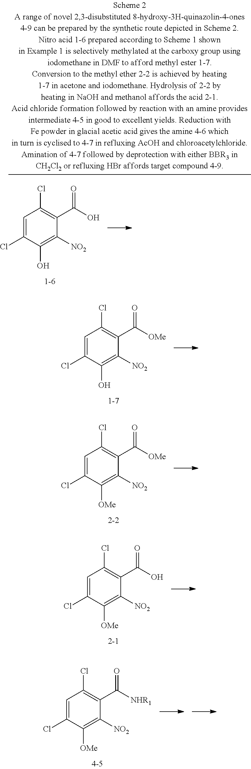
C1=C(Cl)C(O)=C([NO2])C(C(O)=O)=C1Cl.C1=C(Cl)C(O)=C([NO2])C(C([OMe])=O)=C1Cl.C1=C(Cl)C([OMe])=C([NO2])C(C([OMe])=O)=C1Cl.C1=C(Cl)C([OMe])=C([NO2])C(C(O)=O)=C1Cl.C1=C(Cl)C([OMe])=C([NO2])C(C([NHR1])=O)=C1Cl
